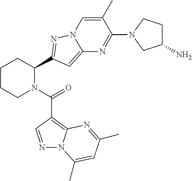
C1CCN(C(=O)C2=C3N(N=C2)C(C)=CC(C)=N3)C(C2=NN3C(=C2)N=C(N2CC(N)CC2)C(C)=C3)C1
